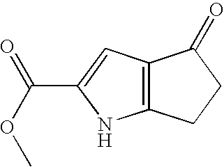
C12=C(CCC1=O)NC(C(OC)=O)=C2
